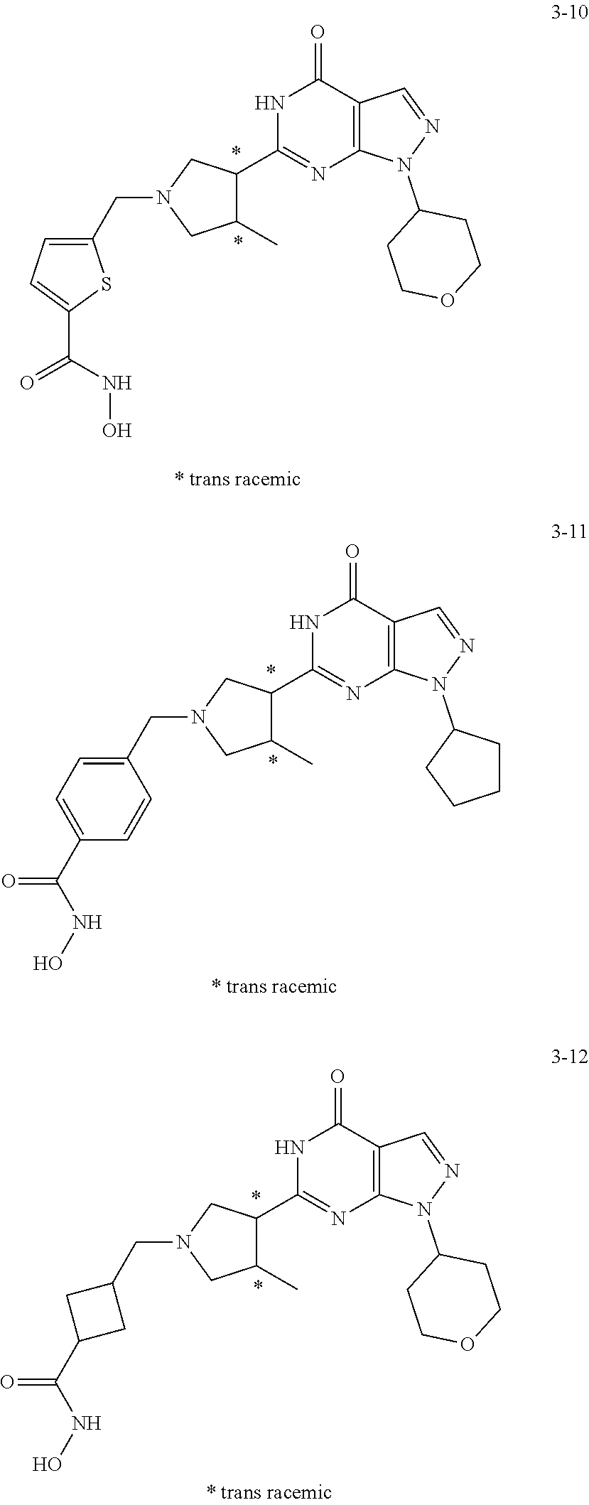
N1C(C2C(C)CN(CC3=CC=C(C(NO)=O)S3)C2)=NC2=C(C1=O)C=NN2C1CCOCC1.N1C(C2C(C)CN(CC3=CC=C(C(NO)=O)C=C3)C2)=NC2=C(C1=O)C=NN2C1CCCC1.N1C(C2C(C)CN(CC3CC(C(NO)=O)C3)C2)=NC2=C(C1=O)C=NN2C1CCOCC1
